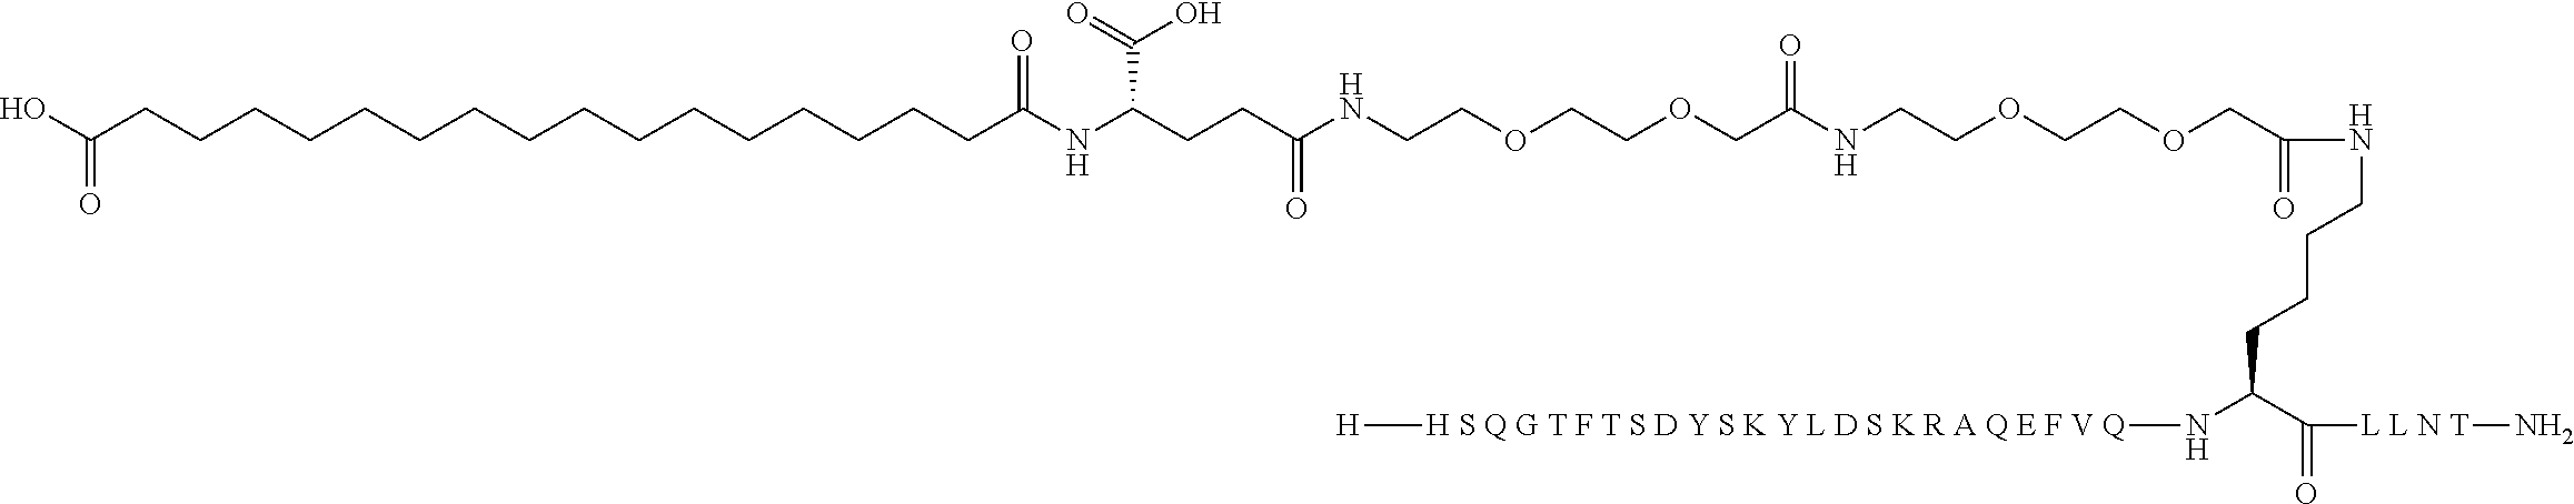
C(COCCOCCNC(CCC(NC(CCCCCCCCCCCCCCCCC(O)=O)=O)C(O)=O)=O)(=O)NCCOCCOCC(=O)NCCCCC(N[H S Q G T F T S D Y S K Y L D S K R A Q E F V Q][H])C([L L N T]N)=O
